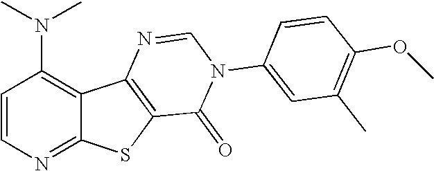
C1(N(C)C)=C2C(=NC=C1)SC1=C2N=CN(C2=CC(C)=C(OC)C=C2)C1=O
